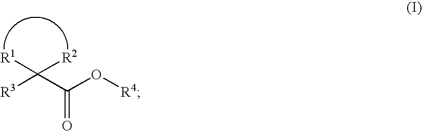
[R3]C(C(O[R4])=O)([R2])[R1]
